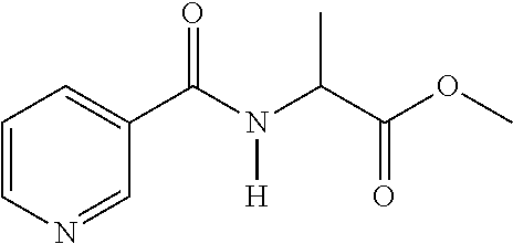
C1=CN=CC(C(N(C(C(OC)=O)C)[H])=O)=C1
